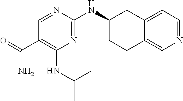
C1(NC(C)C)=C(C(N)=O)C=NC(NC2CCC3=CN=CC=C3C2)=N1
